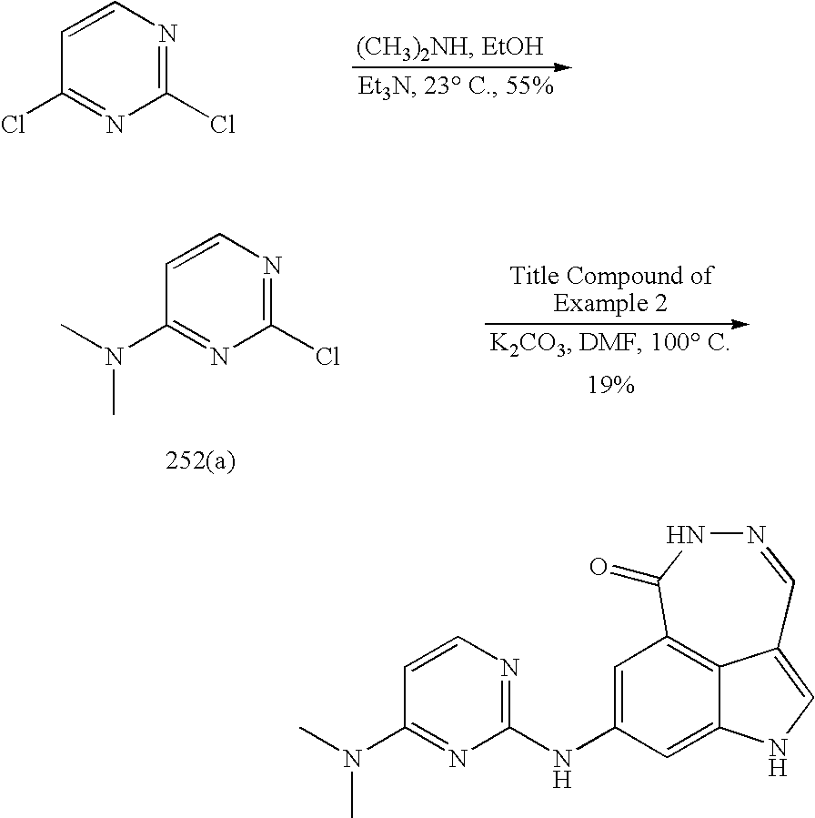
C1=CN=C(Cl)N=C1Cl.C1=CN=C(Cl)N=C1N(C)C.C1=C(NC2=NC=CC(N(C)C)=N2)C=C2NC=C3C2=C1C(=O)NN=C3
